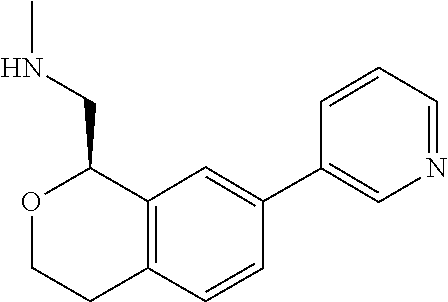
C1=C(C2=CN=CC=C2)C=CC2=C1C(CNC)OCC2
